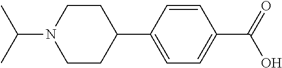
C1(C2=CC=C(C(O)=O)C=C2)CCN(C(C)C)CC1
